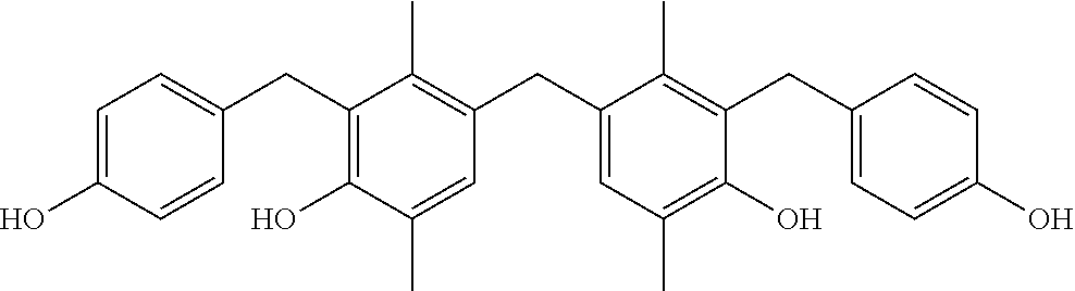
C1(CC2=CC=C(O)C=C2)=C(O)C(C)=CC(CC2=CC(C)=C(O)C(CC3=CC=C(O)C=C3)=C2C)=C1C
